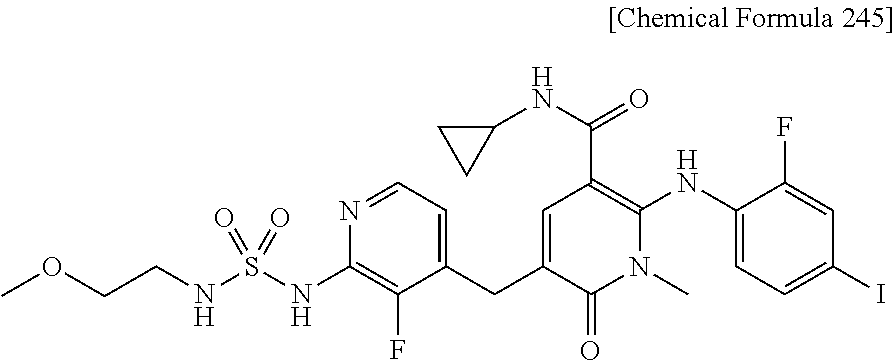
C1=C(CC2=CC=NC(NS(NCCOC)(=O)=O)=C2F)C(=O)N(C)C(NC2=CC=C(I)C=C2F)=C1C(=O)NC1CC1
